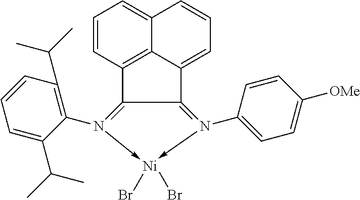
C12=N(C3=CC=C([OMe])C=C3)->[Ni](Br)(Br)-N(C3=C(C(C)C)C=CC=C3C(C)C)=C1C1=C3C2=CC=CC3=CC=C1
